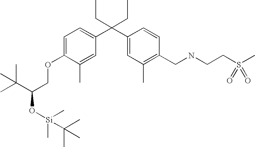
C1=C(C)C(OCC(C(C)(C)C)O[Si](C)(C)C(C)(C)C)=CC=C1C(C1=CC(C)=C(CNCCS(C)(=O)=O)C=C1)(CC)CC
